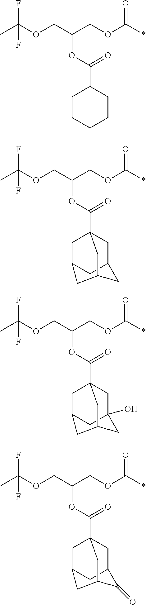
CC(OCC(COC(*)=O)OC(=O)C1CCCCC1)(F)F.CC(OCC(COC(*)=O)OC(=O)C12CC3CC(C1)CC(C3)C2)(F)F.CC(OCC(COC(*)=O)OC(=O)C12CC3CC(O)(C1)CC(C3)C2)(F)F.CC(OCC(COC(*)=O)OC(=O)C12CC3CC(C1)C(=O)C(C3)C2)(F)F
